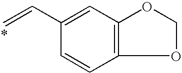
C1(C=C)=CC2=C(C=C1)OCO2
